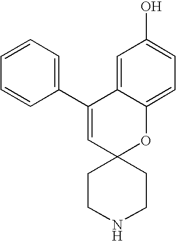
C1=CC=C(C2=CC3(OC4=CC=C(O)C=C24)CCNCC3)C=C1
